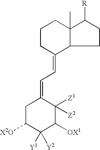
C1CC(=CC=C2CC([X2O])C([Y1])([Y2])C([OX1])C2([Z1])[Z2])C2CCC([R])C2(C)C1
